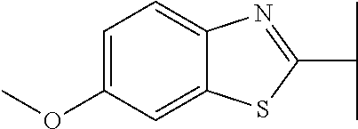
C1=C(OC)C=C2C(=C1)N=C(C(C)C)S2
